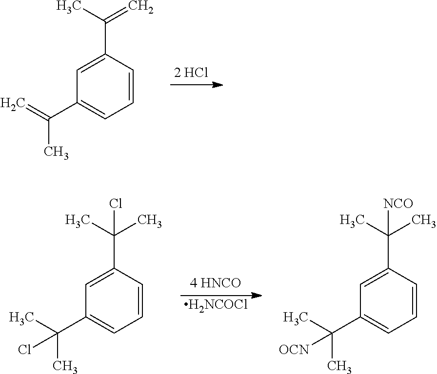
C1=C(C(=C)C)C=CC=C1C(C)=C.[H2NCOCl].C1=C(C(C)(C)Cl)C=CC=C1C(C)(C)Cl.C1=C(C(C)(C)[NCO])C=CC=C1C(C)(C)[OCN]
